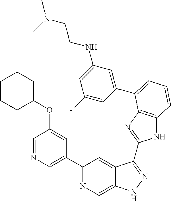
C1(C2=NC=C3C(=C2)C(C2=NC4=C(N2)C=CC=C4C2=CC(NCCN(C)C)=CC(F)=C2)=NN3)=CN=CC(OC2CCCCC2)=C1
